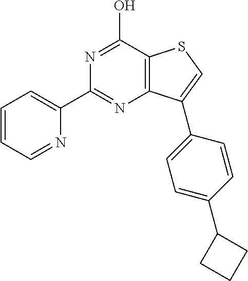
C12=C(C(O)=NC(C3=CC=CC=N3)=N1)SC=C2C1=CC=C(C2CCC2)C=C1
